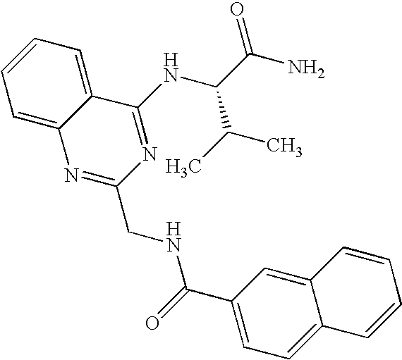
C1=CC=C2C(=C1)N=C(CNC(=O)C1=CC=C3C(=C1)C=CC=C3)N=C2NC(C(N)=O)C(C)C
